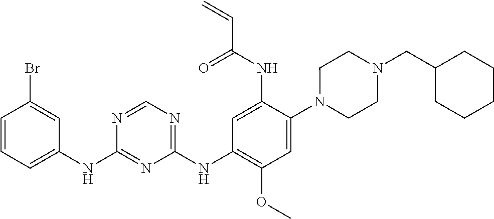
C1(NC2=CC=CC(Br)=C2)=NC(NC2=C(OC)C=C(N3CCN(CC4CCCCC4)CC3)C(NC(C=C)=O)=C2)=NC=N1
